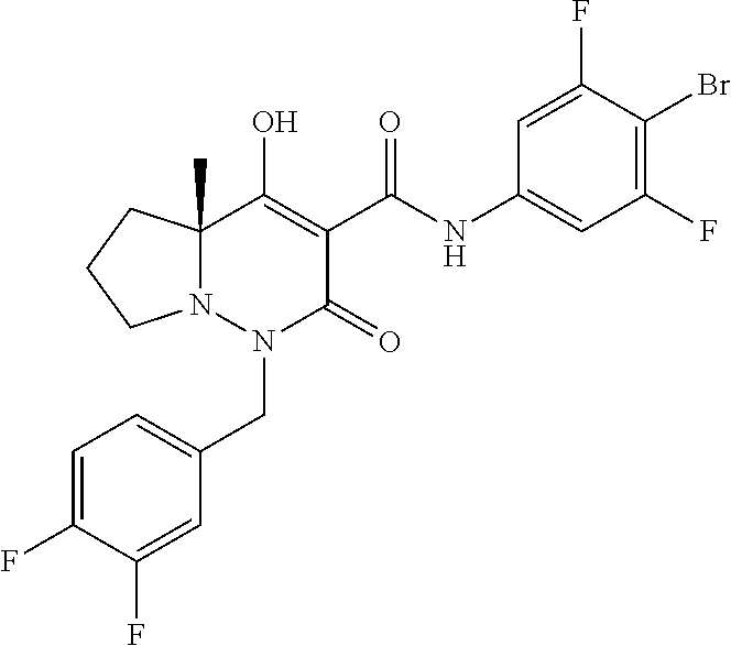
C1=C(F)C(F)=CC(CN2C(=O)C(C(=O)NC3=CC(F)=C(Br)C(F)=C3)=C(O)C3(C)N2CCC3)=C1
